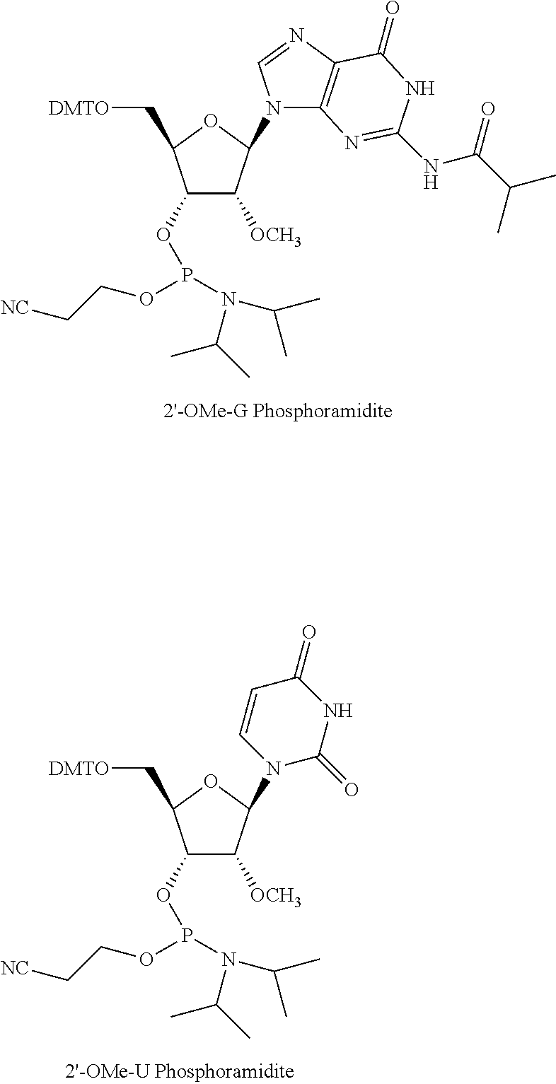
C1(OP(N(C(C)C)C(C)C)OCC[NC])C([OCH3])C(N2C3=C(N=C2)C(=O)NC(NC(C(C)C)=O)=N3)OC1C[DMTO].C1(OP(N(C(C)C)C(C)C)OCC[NC])C([OCH3])C(N2C=CC(=O)NC2=O)OC1C[DMTO]
